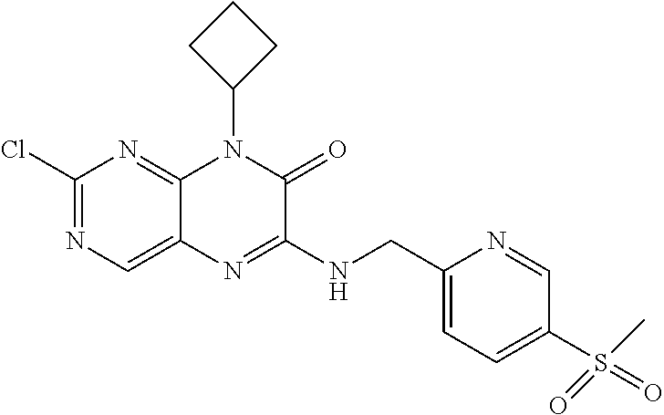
C1(Cl)=NC=C2C(=N1)N(C1CCC1)C(=O)C(NCC1=CC=C(S(=O)(=O)C)C=N1)=N2
